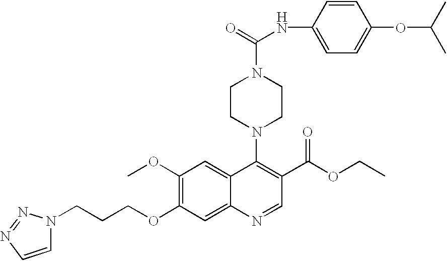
C1(OC)=C(OCCCN2C=CN=N2)C=C2C(=C1)C(N1CCN(C(=O)NC3=CC=C(OC(C)C)C=C3)CC1)=C(C(OCC)=O)C=N2
